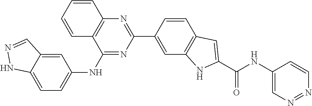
C1=C2C(=CC(NC3=NC(C4=CC5=C(C=C4)C=C(C(NC4=CN=NC=C4)=O)N5)=NC4=C3C=CC=C4)=C1)C=NN2
